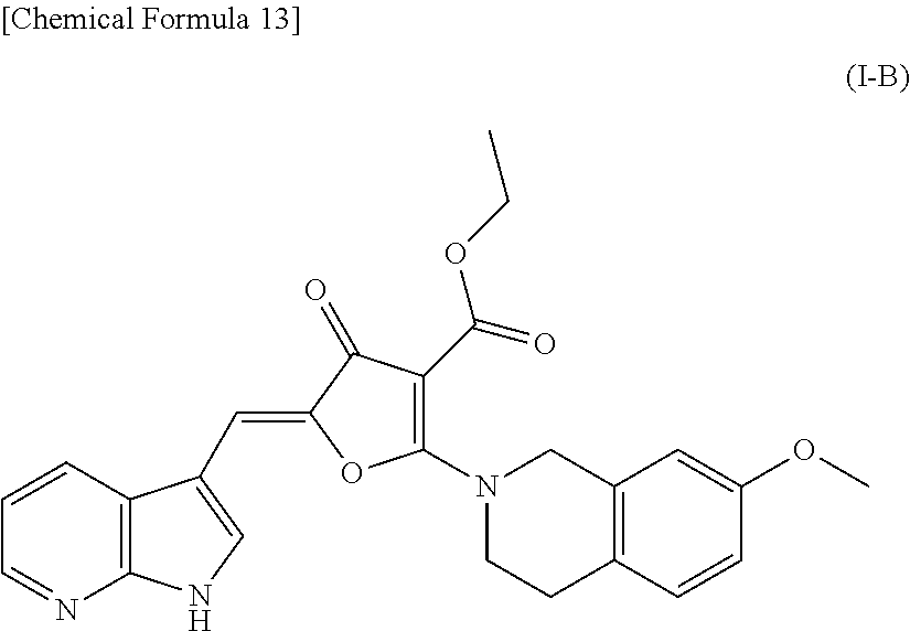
C12=C(C=CC=N1)C(C=C1OC(N3CCC4=C(C3)C=C(OC)C=C4)=C(C(=O)OCC)C1=O)=CN2
